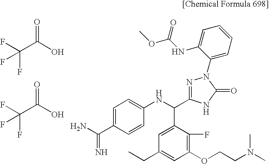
O=C(O)C(F)(F)F.C1=C(C(NC2=CC=C(C(=N)N)C=C2)C2=NN(C3=CC=CC=C3NC(OC)=O)C(=O)N2)C(F)=C(OCCN(C)C)C=C1CC.O=C(O)C(F)(F)F
